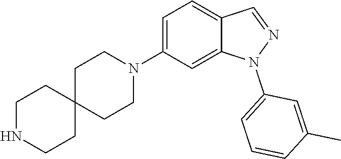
C1C2(CCN(C3=CC=C4C(=C3)N(C3=CC=CC(C)=C3)N=C4)C1)CCNCC2
